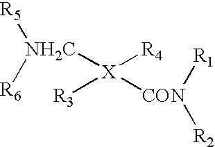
[R5][NH2C]([R6])[X]([R4])([R3])[CON]([R1])[R2]
